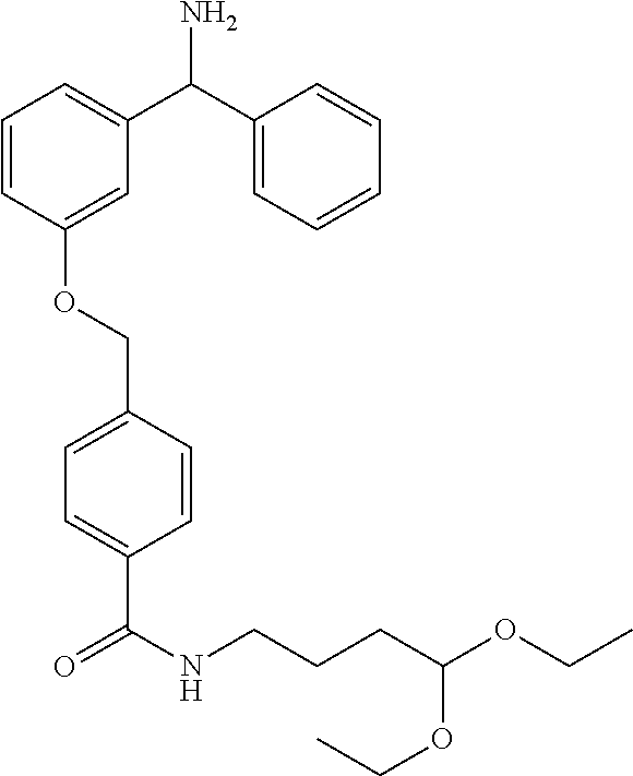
C1(C(C2=CC=CC=C2)N)=CC=CC(OCC2=CC=C(C(NCCCC(OCC)OCC)=O)C=C2)=C1
